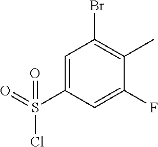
C1=C(S(=O)(Cl)=O)C=C(F)C(C)=C1Br
